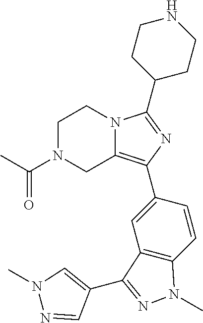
C1N(C(C)=O)CC2=C(C3=CC4=C(C=C3)N(C)N=C4C3=CN(C)N=C3)N=C(C3CCNCC3)N2C1
